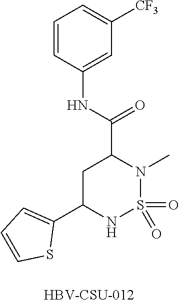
C1C(C2=CC=CS2)NS(=O)(=O)N(C)C1C(=O)NC1=CC([CF3])=CC=C1.[HBV-CSU-012]
